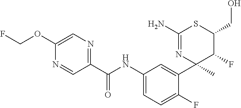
C1(C(NC2=CC=C(F)C(C3(C)C(F)C(CO)SC(N)=N3)=C2)=O)=NC=C(OCF)N=C1
